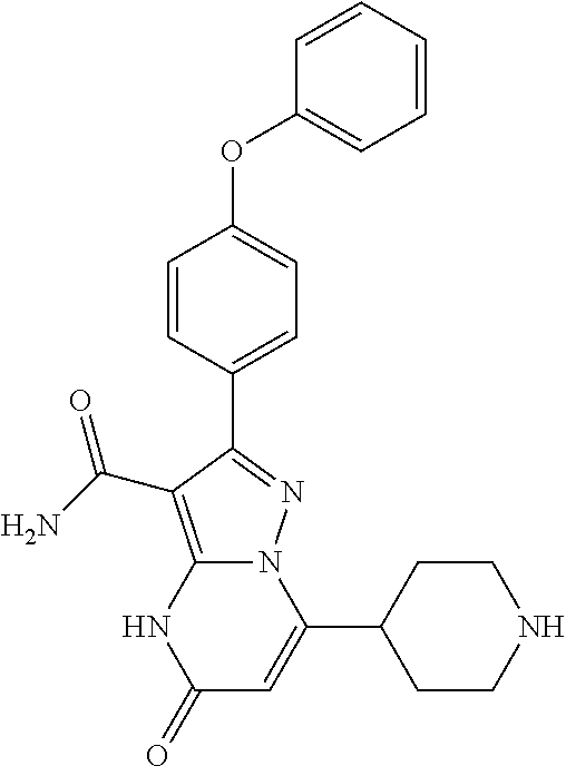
C1(OC2=CC=C(C3=NN4C(C5CCNCC5)=CC(=O)NC4=C3C(N)=O)C=C2)=CC=CC=C1
